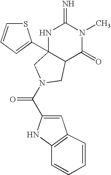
C(=O)(N1CC2(C3=CC=CS3)NC(=N)N(C)C(=O)C2C1)C1=CC2=C(N1)C=CC=C2
